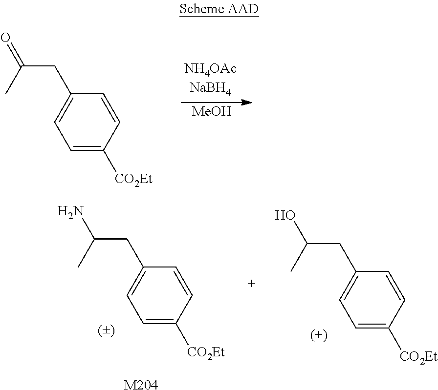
C1=C([CO2Et])C=CC(CC(=O)C)=C1.[MeOH].C1=C([CO2Et])C=CC(CC(N)C)=C1.C1=C([CO2Et])C=CC(CC(O)C)=C1.[M204]
